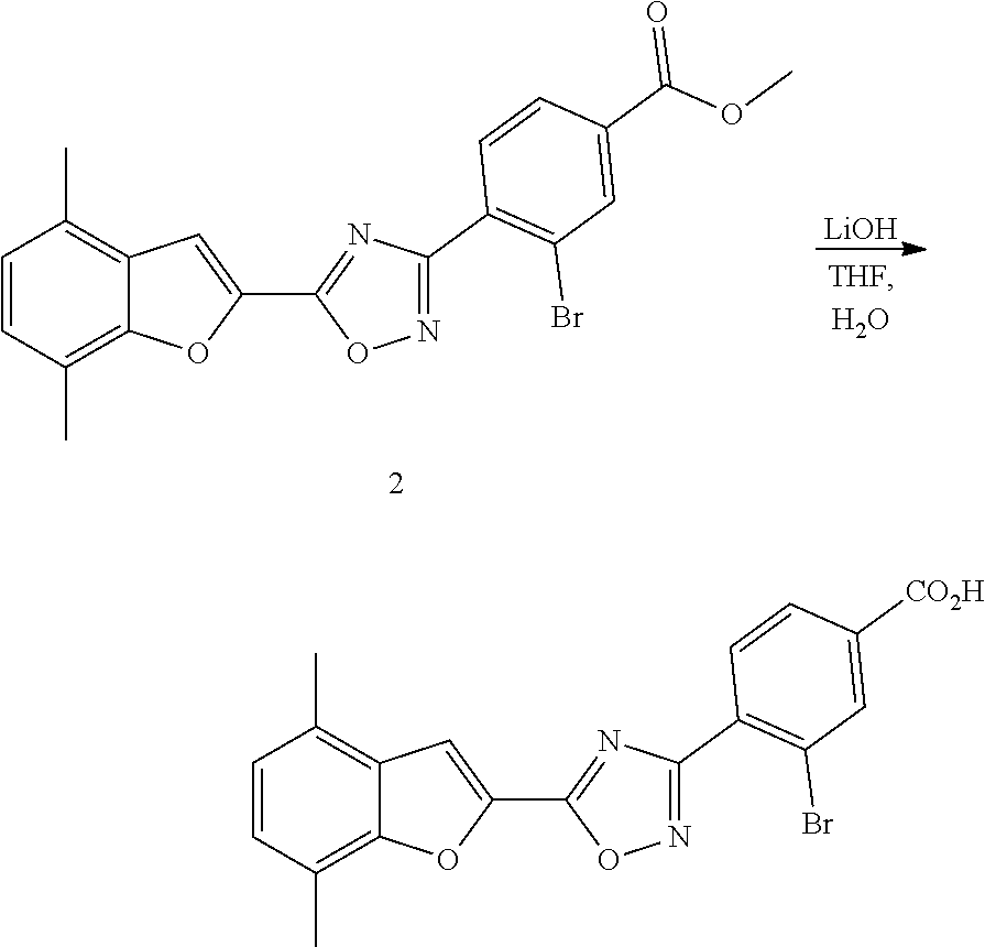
C1=CC(C)=C2C(=C1C)C=C(C1=NC(C3=C(Br)C=C([CO2H])C=C3)=NO1)O2.C1=CC(C)=C2C(=C1C)C=C(C1=NC(C3=C(Br)C=C(C(OC)=O)C=C3)=NO1)O2.[LiOH]
